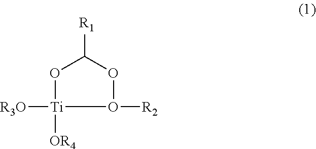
O1[Ti]([R3O])([OR4])O([R2])OC1[R1]
